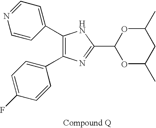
C1(C2=CC=NC=C2)=C(C2=CC=C(F)C=C2)N=C(C2OC(C)CC(C)O2)N1
